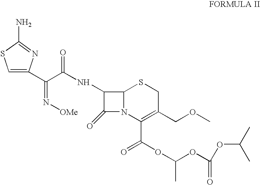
C1=C(C(C(NC2C(=O)N3C2SCC(COC)=C3C(=O)OC(C)OC(OC(C)C)=O)=O)=N[OMe])N=C(N)S1
